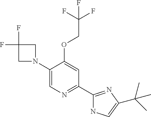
C1(N2CC(F)(F)C2)=CN=C(C2=NC(C(C)(C)C)=CN2)C=C1OCC(F)(F)F
